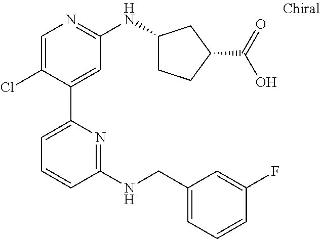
C1=C(Cl)C(C2=CC=CC(NCC3=CC=CC(F)=C3)=N2)=CC(NC2CCC(C(=O)O)C2)=N1
